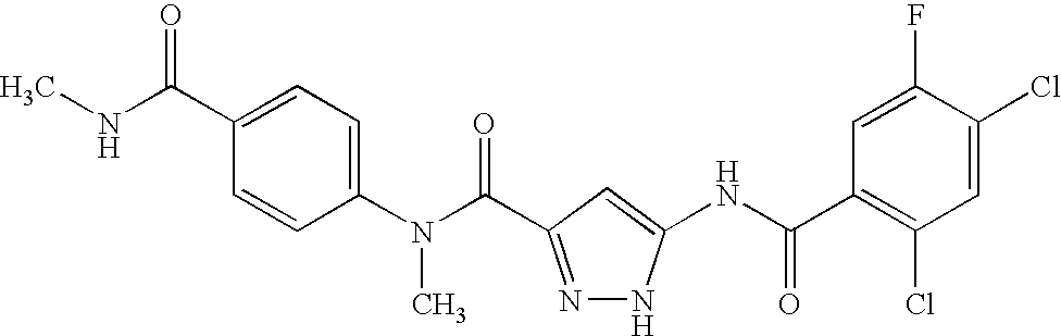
C1=CC(C(NC)=O)=CC=C1N(C(=O)C1=NNC(NC(C2=C(Cl)C=C(Cl)C(F)=C2)=O)=C1)C
